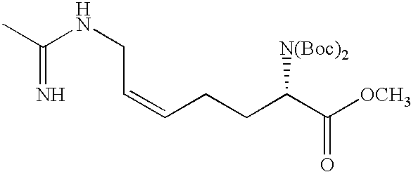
C(CCC(C([OCH3])=O)[N(Boc)2])=CCNC(=N)C
